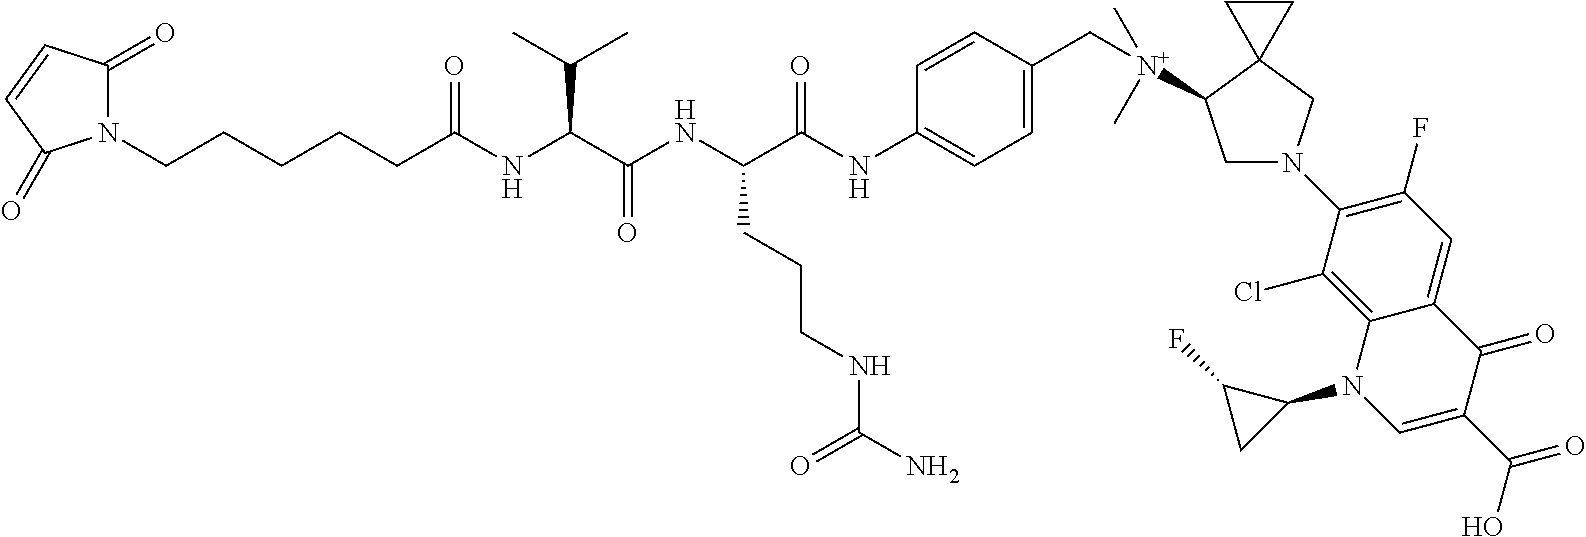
N1(CCCCCC(NC(C(NC(C(NC2=CC=C(C[N+](C)(C)C3CN(C4=C(F)C=C5C(=C4Cl)N(C4C(F)C4)C=C(C(=O)O)C5=O)CC34CC4)C=C2)=O)CCCNC(=O)N)=O)C(C)C)=O)C(=O)C=CC1=O
